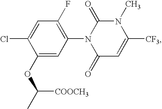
C1(OC(C)[COOCH3])=CC(N2C(=O)C=C([CF3])N(C)C2=O)=C(F)C=C1Cl
